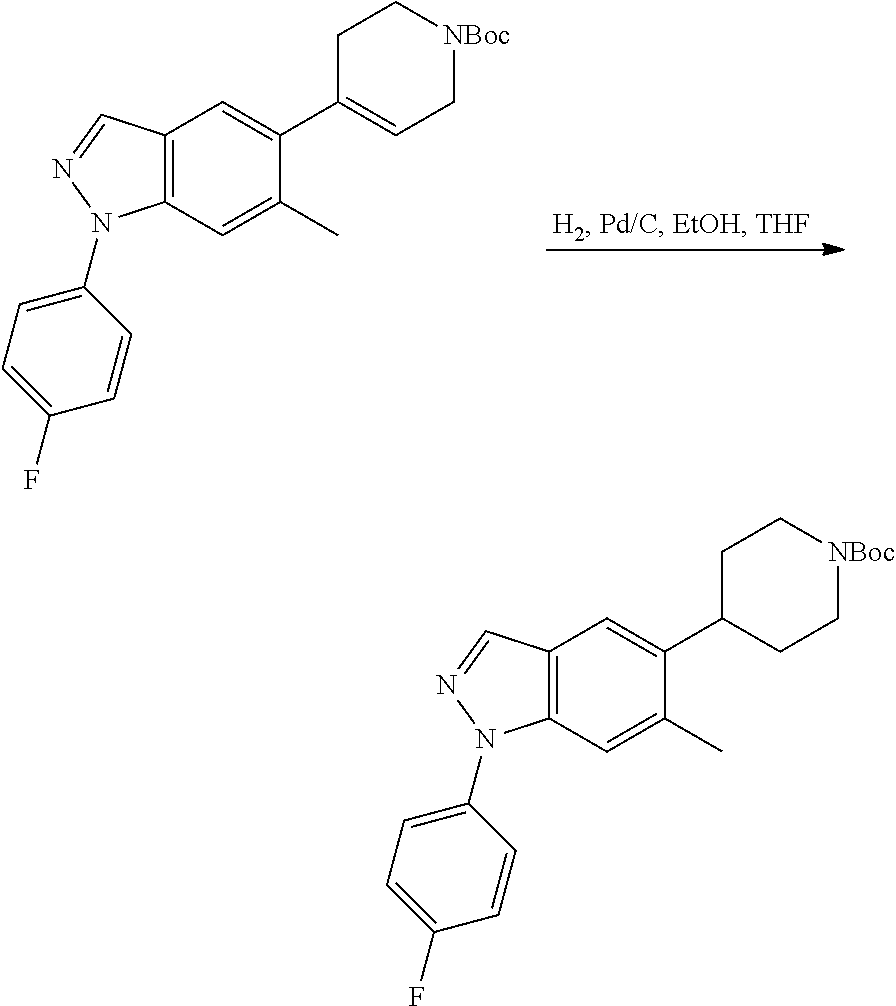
C12=C(C=C(C)C(C3=CC[NBoc]CC3)=C1)N(C1=CC=C(F)C=C1)N=C2.C12=C(C=C(C)C(C3CC[NBoc]CC3)=C1)N(C1=CC=C(F)C=C1)N=C2
